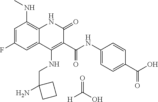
[H]C(O)=O.C1=C(F)C=C2C(=C1NC)NC(=O)C(C(NC1=CC=C(C(O)=O)C=C1)=O)=C2NCC1(N)CCC1
